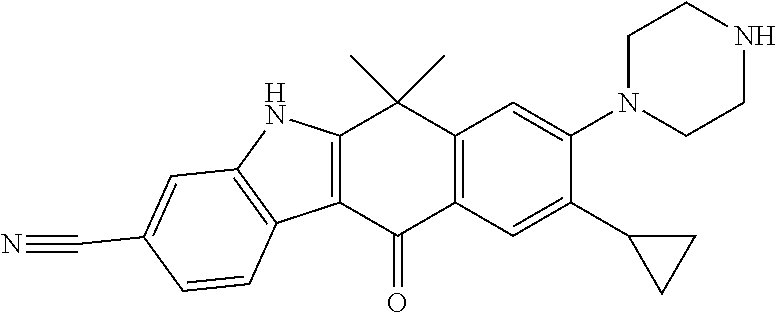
C1CN(C2=CC3=C(C=C2C2CC2)C(=O)C2=C(C3(C)C)NC3=C2C=CC(C#N)=C3)CCN1
